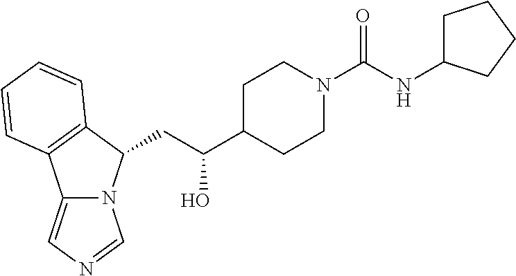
N12C(=CN=C1)C1=C(C2CC(C2CCN(C(NC3CCCC3)=O)CC2)O)C=CC=C1
